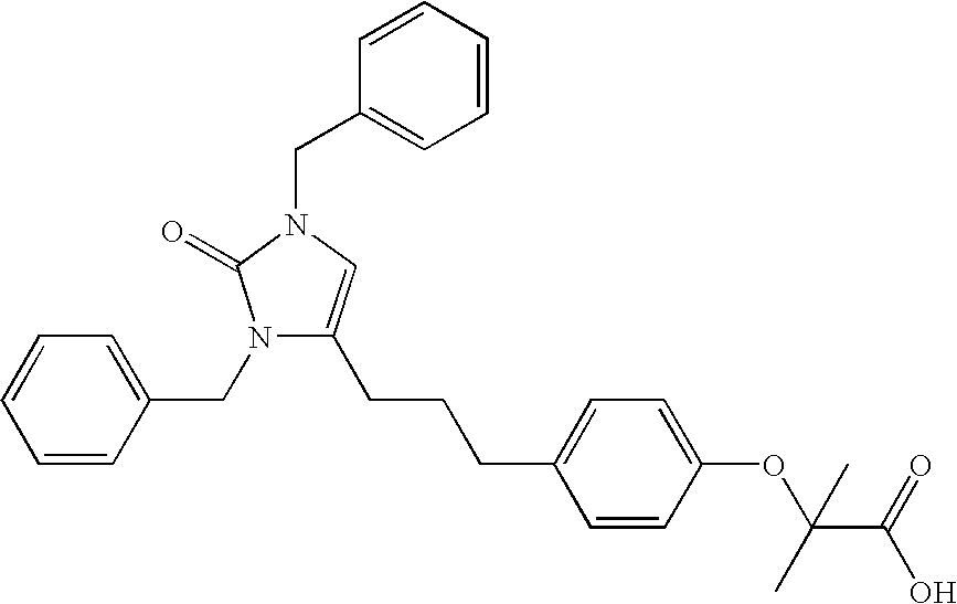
C(CCC1=CC=C(OC(C(=O)O)(C)C)C=C1)C1=CN(CC2=CC=CC=C2)C(=O)N1CC1=CC=CC=C1
